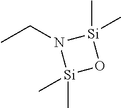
CCN1[Si](C)(C)O[Si]1(C)C
